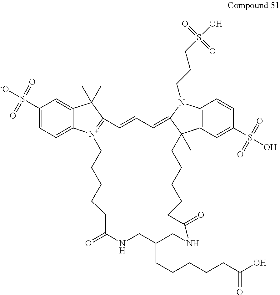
C1(S([-O])(=O)=O)=CC=C2C(=C1)C(C)(C)C1=[N+]2CCCCCC(=O)NCC(CCCCCC(O)=O)CNC(=O)CCCCCC2(C)C3=C(N(CCCS(O)(=O)=O)C2=CC=C1)C=CC(S(O)(=O)=O)=C3
